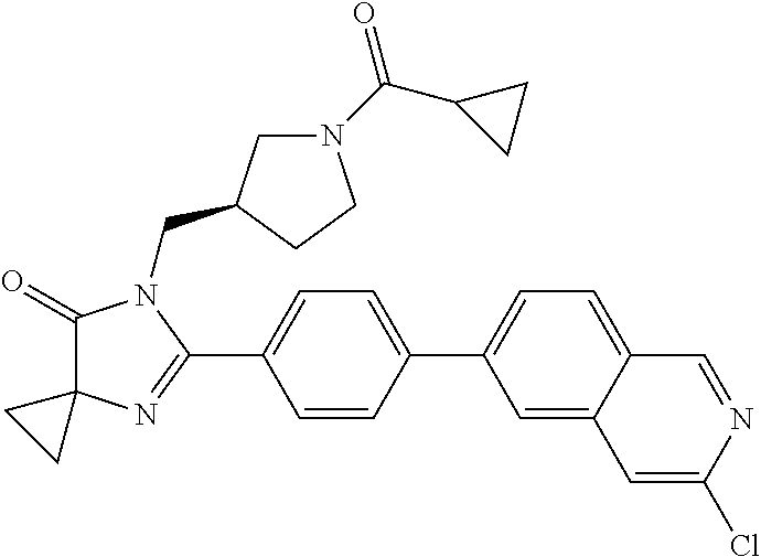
C1(=O)C2(N=C(C3=CC=C(C4=CC=C5C(=C4)C=C(Cl)N=C5)C=C3)N1CC1CN(C(C3CC3)=O)CC1)CC2
